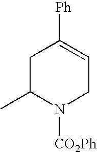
C1C(C)N([CO2Ph])CC=C1[Ph]
